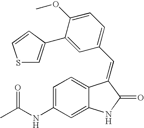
C1=C(NC(C)=O)C=C2C(=C1)C(=CC1=CC=C(OC)C(C3=CSC=C3)=C1)C(=O)N2
